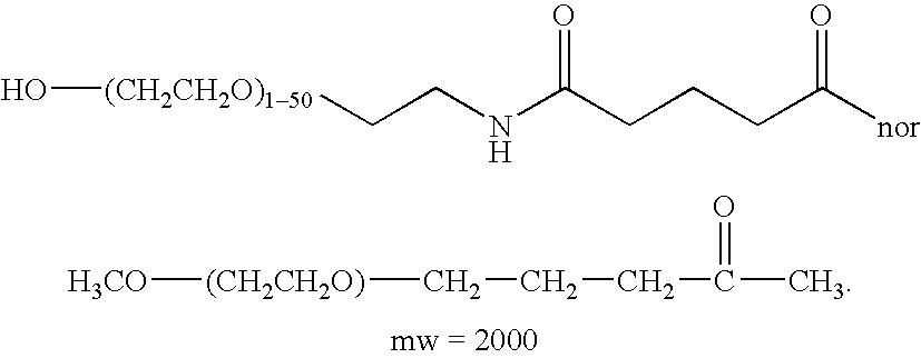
[(CH2CH2O)](CCCC(C)=O)[H3CO].C(CNC(CCCC([nor])=O)=O)[(CH2CH2O)150]O
